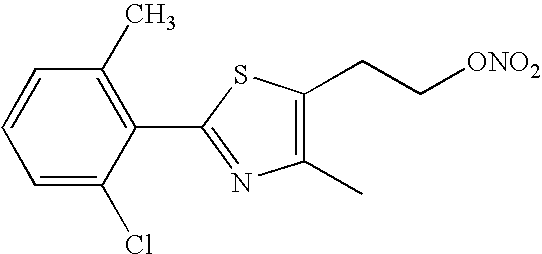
C1(C2=NC(C)=C(CC[ONO2])S2)=C(C)C=CC=C1Cl
